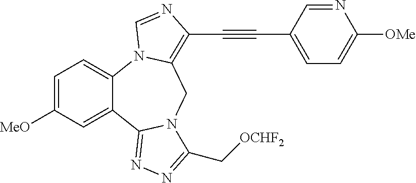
C1=C([MeO])C=C2C(=C1)N1C(=C(C#CC3=CC=C([OMe])N=C3)N=C1)CN1C2=NN=C1C[OCHF2]
